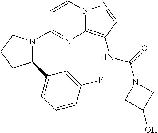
N12C(=C(NC(=O)N3CC(O)C3)C=N1)N=C(N1C(C3=CC=CC(F)=C3)CCC1)C=C2
